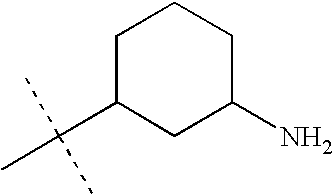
C1(C(C)(C)C)CC(N)CCC1
